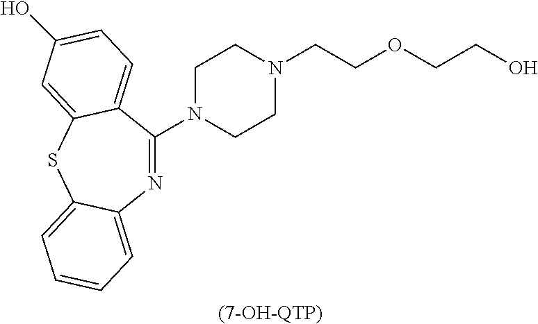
N1=C(N2CCN(CCOCCO)CC2)C2=CC=C(O)C=C2SC2=CC=CC=C12.[(7-OH-QTP)]
